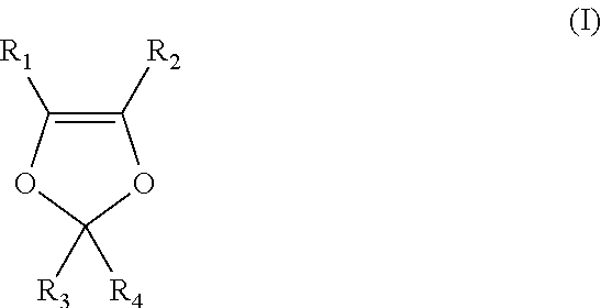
[R1]C1=C([R2])OC([R4])([R3])O1
